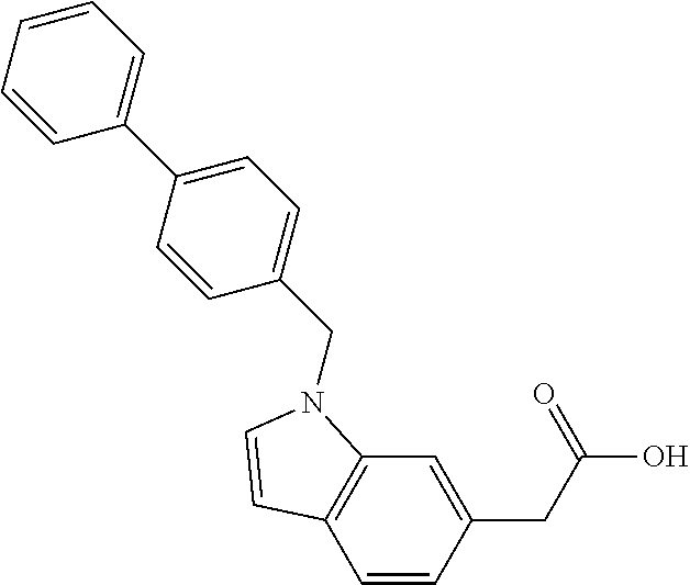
C1=CC(CC(O)=O)=CC2=C1C=CN2CC1=CC=C(C2=CC=CC=C2)C=C1
